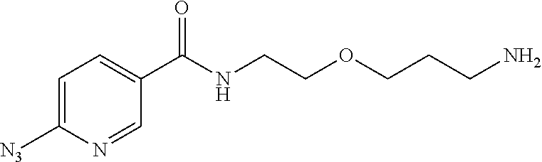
O(CCCN)CCNC(C1=CC=C([N3])N=C1)=O
